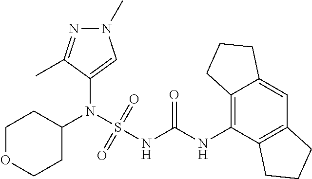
C1(N(S(NC(NC2=C3C(=CC4=C2CCC4)CCC3)=O)(=O)=O)C2CCOCC2)=CN(C)N=C1C
